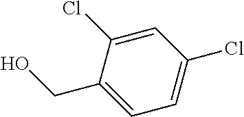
C1=C(Cl)C(CO)=CC=C1Cl
